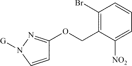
C1=CN([G])N=C1OCC1=C(Br)C=CC=C1[NO2]
